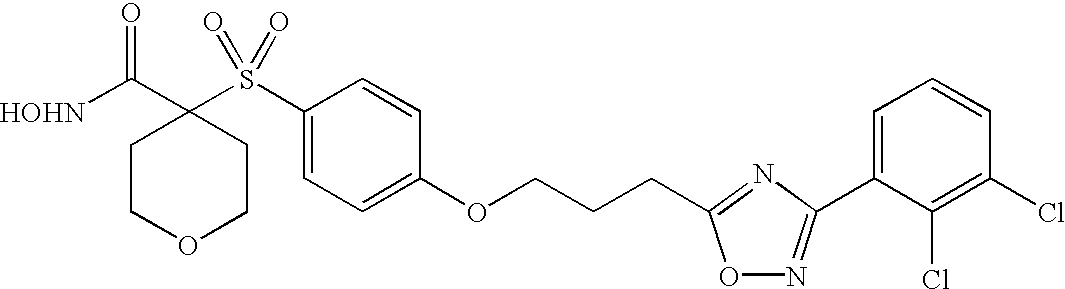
[HOHN]C(C1(S(C2=CC=C(OCCCC3=NC(C4=CC=CC(Cl)=C4Cl)=NO3)C=C2)(=O)=O)CCOCC1)=O
